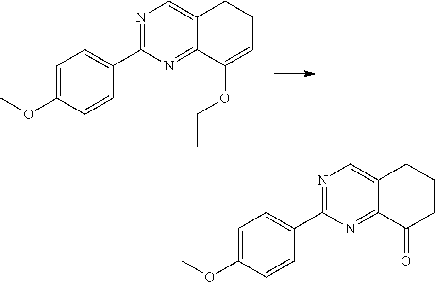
N1=C(C2=CC=C(OC)C=C2)N=C2C(=C1)CCC=C2OCC.N1=C(C2=CC=C(OC)C=C2)N=C2C(=C1)CCCC2=O
